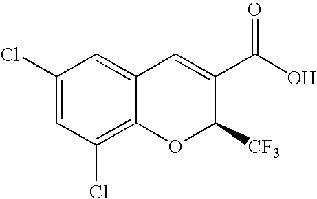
C1(Cl)=CC(Cl)=C2C(=C1)C=C(C(O)=O)C([CF3])O2
